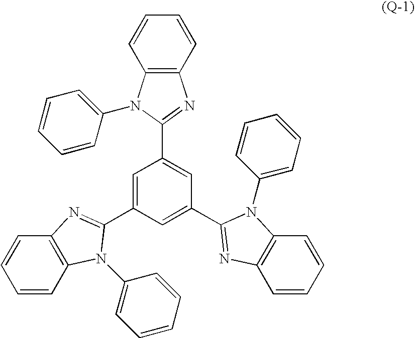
C1=C(C2=NC3=C(C=CC=C3)N2C2=CC=CC=C2)C=C(C2=NC3=C(C=CC=C3)N2C2=CC=CC=C2)C=C1C1=NC2=C(N1C1=CC=CC=C1)C=CC=C2
